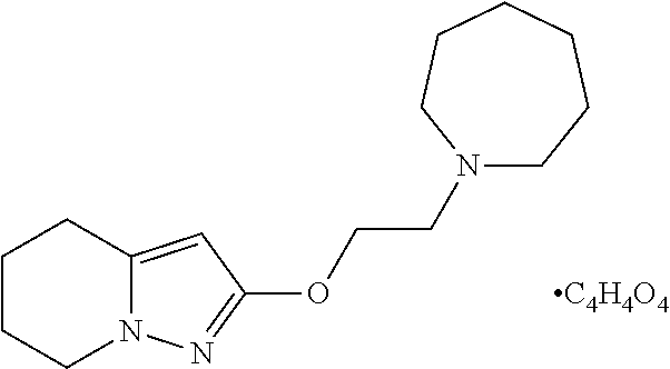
[C4H4O4].C1CCN2C(=CC(OCCN3CCCCCC3)=N2)C1
